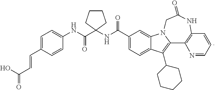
C1CCC(NC(C2=CC=C3C(=C2)N2C(=C3C3CCCCC3)C3=C(NC(=O)C2)C=CC=N3)=O)(C(NC2=CC=C(C=CC(=O)O)C=C2)=O)C1
